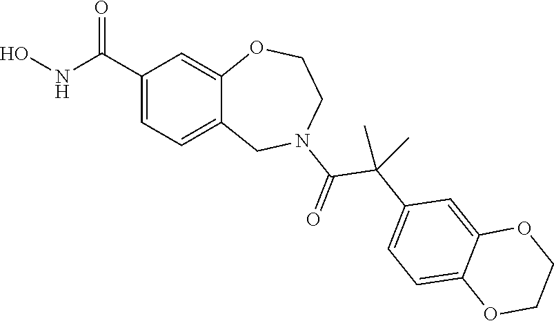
C1(C(NO)=O)=CC=C2C(=C1)OCCN(C(=O)C(C1=CC=C3C(=C1)OCCO3)(C)C)C2
